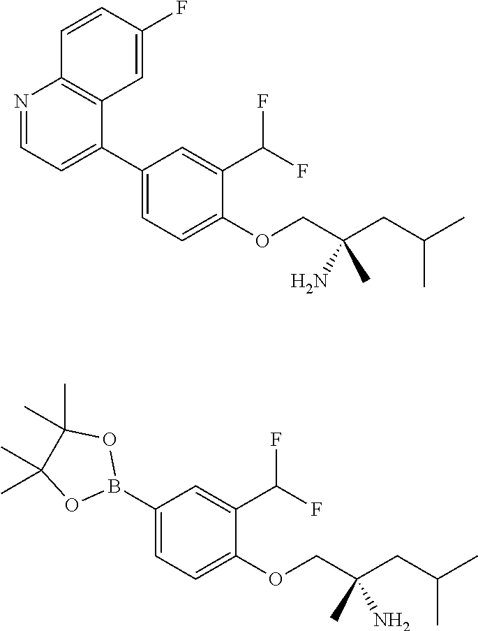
N1=CC=C(C2=CC=C(OCC(CC(C)C)(N)C)C(C(F)F)=C2)C2=C1C=CC(F)=C2.B1(C2=CC=C(OCC(CC(C)C)(C)N)C(C(F)F)=C2)OC(C)(C)C(C)(C)O1
